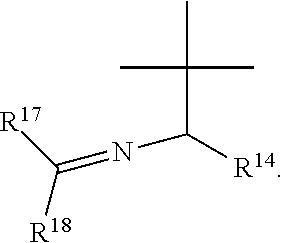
C(C([R14])N=C([R17])[R18])(C)(C)C
